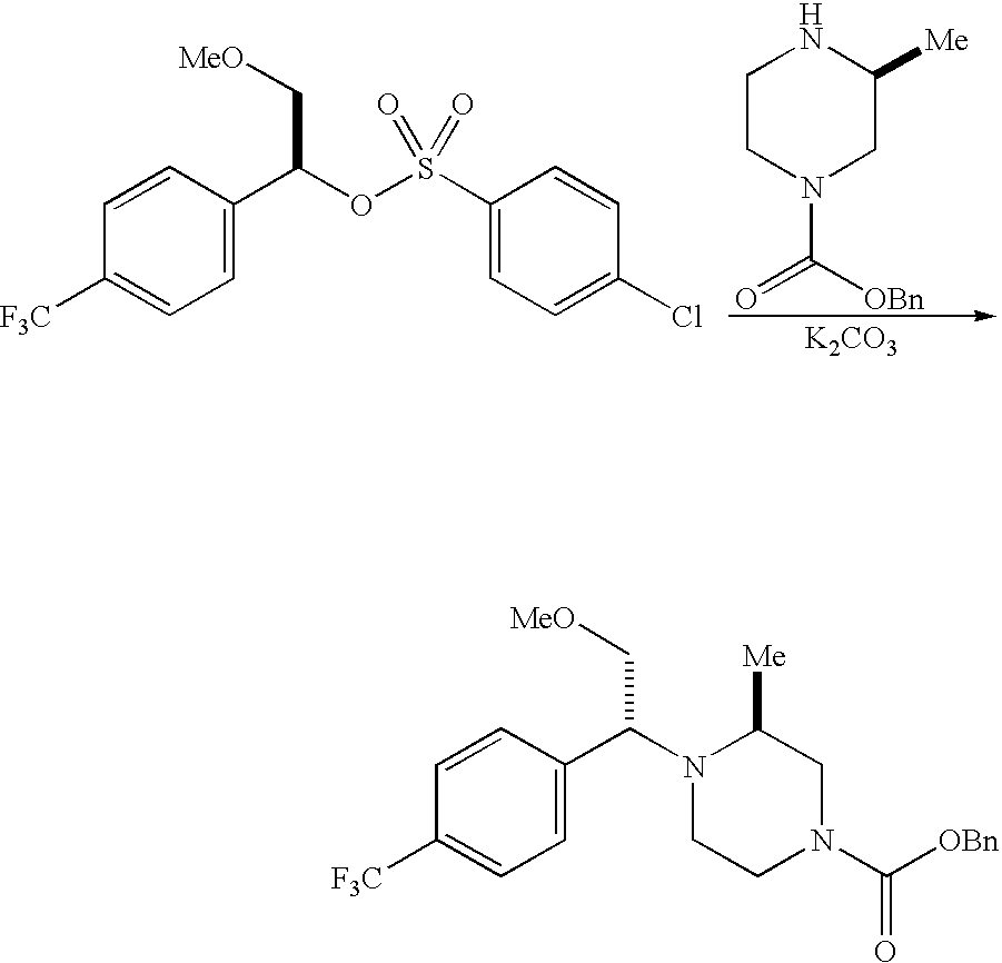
C1=C(C(C[MeO])OS(C2=CC=C(Cl)C=C2)(=O)=O)C=CC([F3C])=C1.C1CN(C([OBn])=O)CC([Me])N1.[K2CO3].C1=C(C(C[MeO])N2CCN(C([OBn])=O)CC2[Me])C=CC([F3C])=C1
